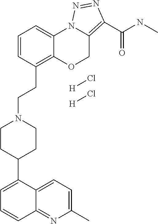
[H]Cl.[H]Cl.C1=CC(CCN2CCC(C3=CC=CC4=NC(C)=CC=C34)CC2)=C2C(=C1)N1C(=C(C(NC)=O)N=N1)CO2
